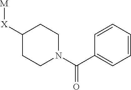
C1([X][M])CCN(C(C2=CC=CC=C2)=O)CC1
